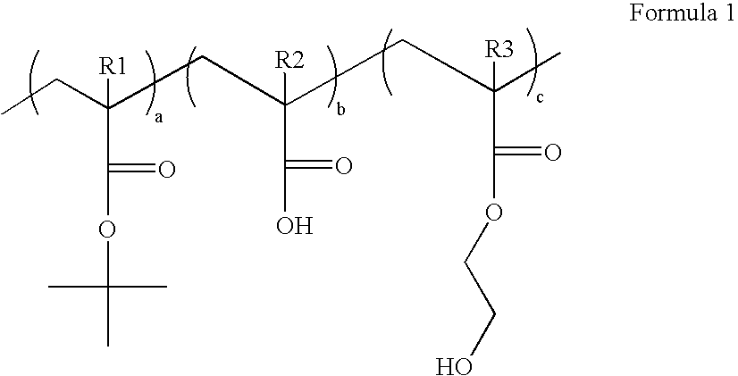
CCC(CC(CC(C)([R3])C(=O)OCCO)([R2])C(=O)O)([R1])C(=O)OC(C)(C)C
